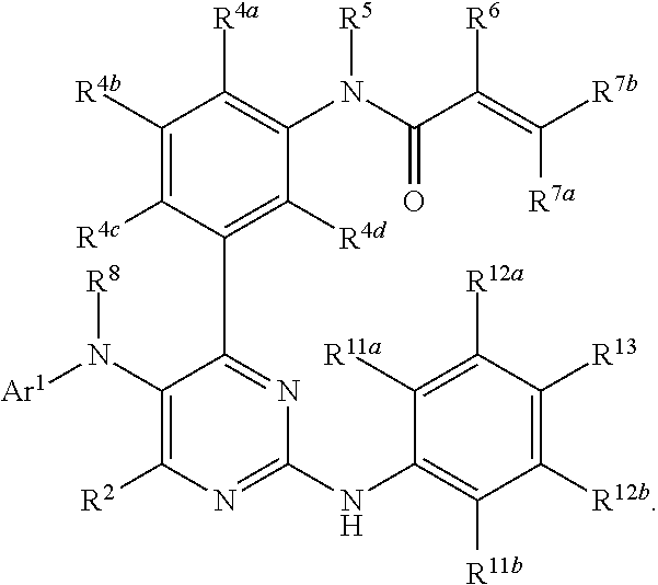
C1([R4b])=C([R4c])C(C2=NC(NC3=C([R11b])C([R12b])=C([R13])C([R12a])=C3[R11a])=NC([R2])=C2N([Ar1])[R8])=C([R4d])C(N([R5])C(=O)C(=C([R7a])[R7b])[R6])=C1[R4a]
